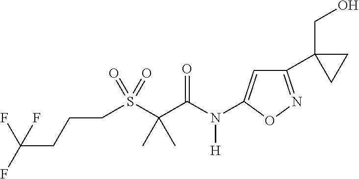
C(S(C(C(N(C1=CC(C2(CO)CC2)=NO1)[H])=O)(C)C)(=O)=O)CCC(F)(F)F
